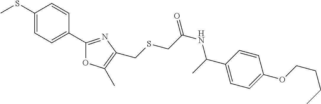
CSC1=CC=C(C2=NC(CSCC(=O)NC(C)C3=CC=C(OCCCC)C=C3)=C(C)O2)C=C1
